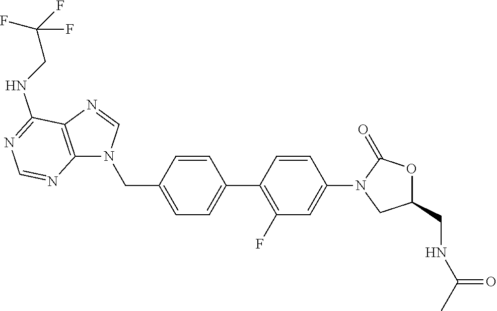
C1=C(C2=C(F)C=C(N3CC(CNC(C)=O)OC3=O)C=C2)C=CC(CN2C3=C(N=C2)C(NCC(F)(F)F)=NC=N3)=C1
